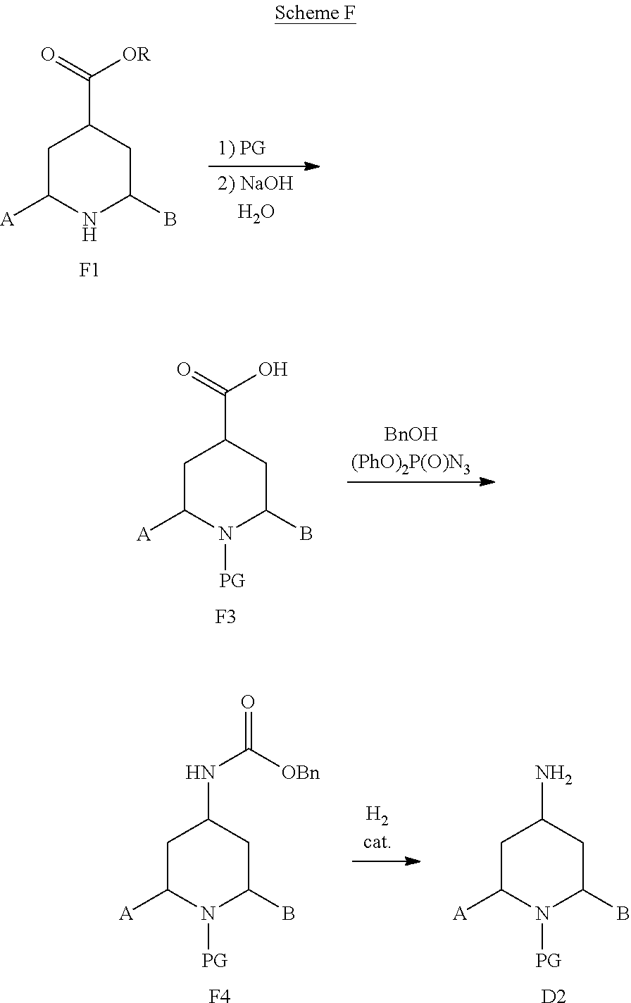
C1C([A])NC(B)CC1C(=O)[OR].[F1].C1C([A])N([PG])C(B)CC1C(=O)O.[F3].C1C([A])N([PG])C(B)CC1NC(=O)[OBn].[F4].C1C([A])N([PG])C(B)CC1N.[D2]
